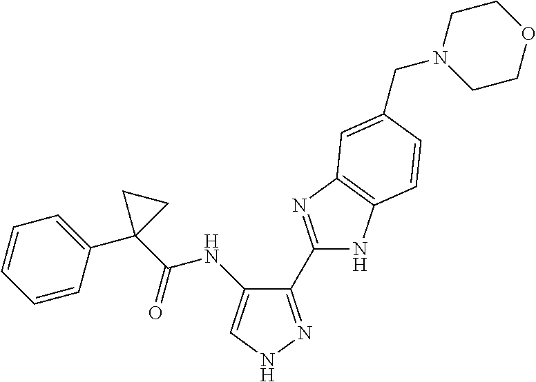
C(=O)(NC1=CNN=C1C1=NC2=C(N1)C=CC(CN1CCOCC1)=C2)C1(C2=CC=CC=C2)CC1
